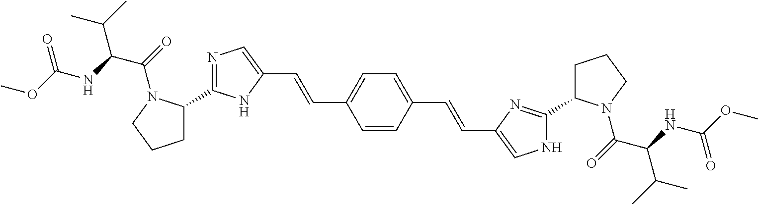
C1=CC(C=CC2=CNC(C3CCCN3C(=O)C(C(C)C)NC(OC)=O)=N2)=CC=C1C=CC1=CN=C(C2CCCN2C(=O)C(NC(OC)=O)C(C)C)N1
